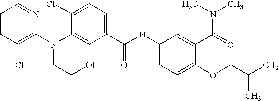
C1=CC(Cl)=C(N(C2=CC(C(NC3=CC=C(OCC(C)C)C(C(=O)N(C)C)=C3)=O)=CC=C2Cl)CCO)N=C1
